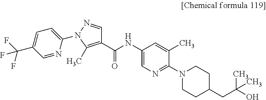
C1=NC(N2N=CC(C(NC3=CN=C(N4CCC(CC(O)(C)C)CC4)C(C)=C3)=O)=C2C)=CC=C1C(F)(F)F
